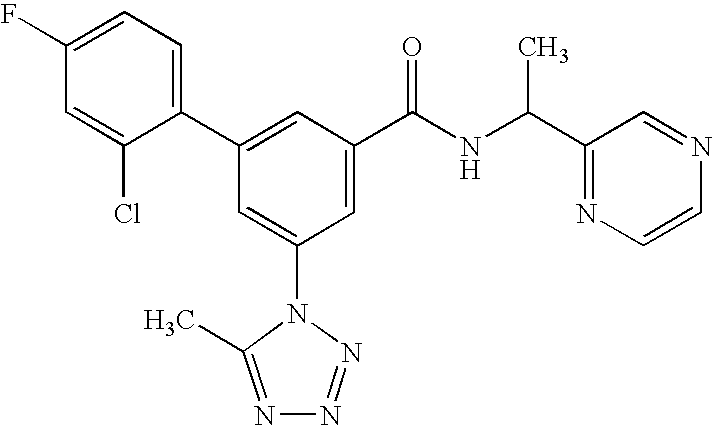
C1(C2=CC(C(NC(C3=NC=CN=C3)C)=O)=CC(N3C(C)=NN=N3)=C2)=CC=C(F)C=C1Cl
